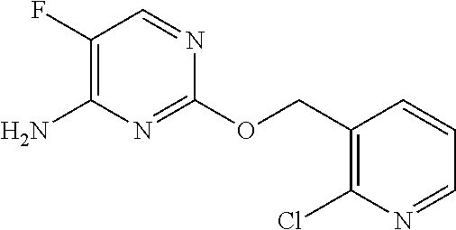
C1(F)=C(N)N=C(OCC2=C(Cl)N=CC=C2)N=C1
